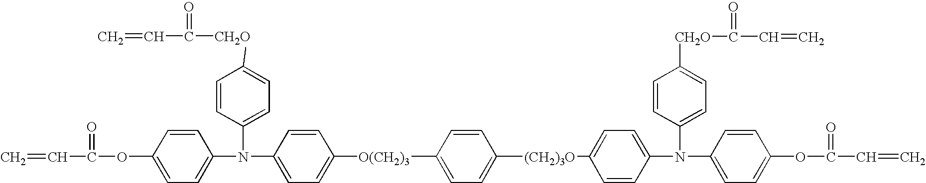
C=CC(=O)OC1=CC=C(N(C2=CC=C([CH2O]C(=O)C=C)C=C2)C2=CC=C([O(CH2)3]C3=CC=C([(CH2)3O]C4=CC=C(N(C5=CC=C([CH2O]C(=O)C=C)C=C5)C5=CC=C(OC(=O)C=C)C=C5)C=C4)C=C3)C=C2)C=C1
